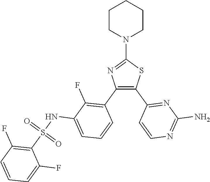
C1(N2CCCCC2)=NC(C2=C(F)C(NS(C3=C(F)C=CC=C3F)(=O)=O)=CC=C2)=C(C2=NC(N)=NC=C2)S1
